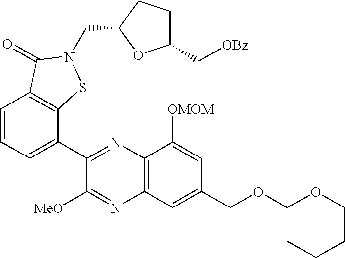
C1(C2=CC=CC3=C2SN(CC2CCC(C[OBz])O2)C3=O)=NC2=C(N=C1[MeO])C=C(COC1CCCCO1)C=C2[OMOM]
